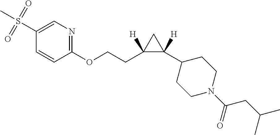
C1=CC(OCCC2([H])C(C3CCN(C(=O)CC(C)C)CC3)([H])C2)=NC=C1S(=O)(=O)C
